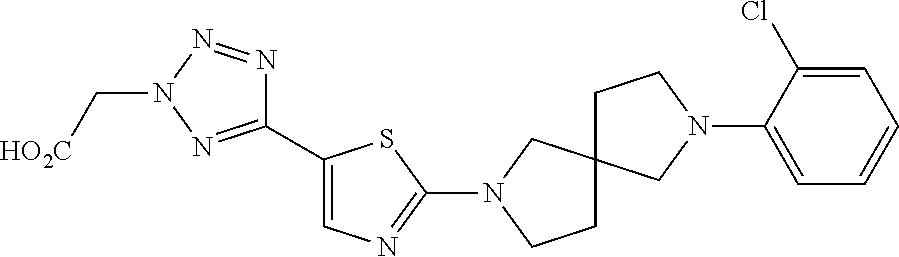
C1(C2=CN=C(N3CC4(CC3)CCN(C3=CC=CC=C3Cl)C4)S2)=NN(C[HO2C])N=N1
